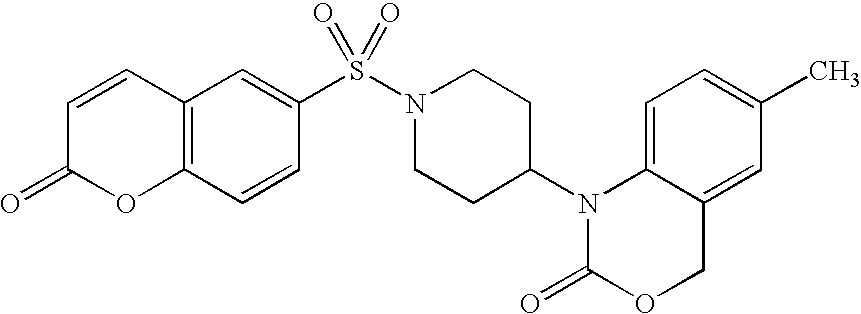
C1=C2C(=CC(C)=C1)COC(=O)N2C1CCN(S(=O)(=O)C2=CC3=C(C=C2)OC(=O)C=C3)CC1
